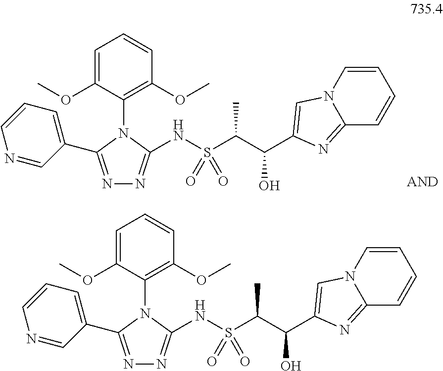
N1=CC(C2=NN=C(NS(C(C(O)C3=CN4C=CC=CC4=N3)C)(=O)=O)N2C2=C(OC)C=CC=C2OC)=CC=C1.N1=CC(C2=NN=C(NS(C(C(O)C3=CN4C=CC=CC4=N3)C)(=O)=O)N2C2=C(OC)C=CC=C2OC)=CC=C1
